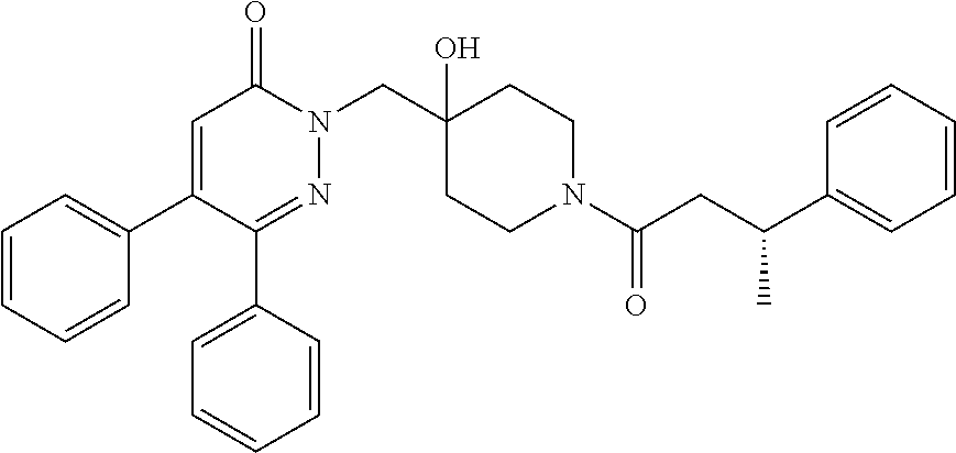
C1=CC=CC(C2=CC(=O)N(CC3(O)CCN(C(=O)CC(C4=CC=CC=C4)C)CC3)N=C2C2=CC=CC=C2)=C1
